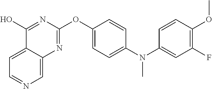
C1=C2C(=CN=C1)N=C(OC1=CC=C(N(C3=CC(F)=C(OC)C=C3)C)C=C1)N=C2O
